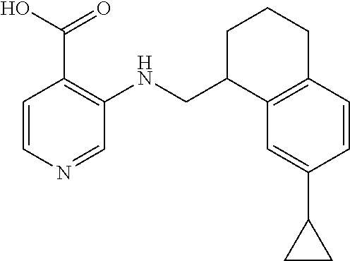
C1=CC2=C(C=C1C1CC1)C(CNC1=C(C(O)=O)C=CN=C1)CCC2
